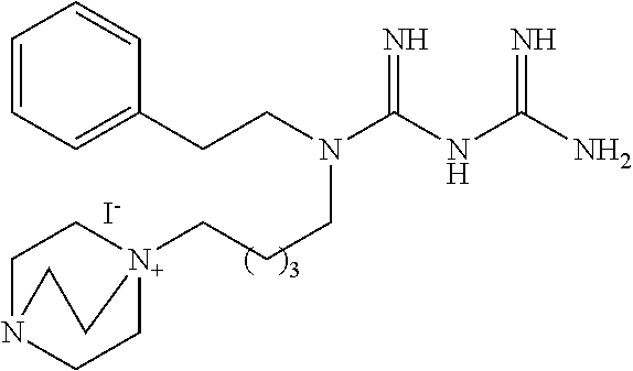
C1N2CC[N+](CCCN(CCC3=CC=CC=C3)C(=N)NC(=N)N)(C1)CC2.[I-]
